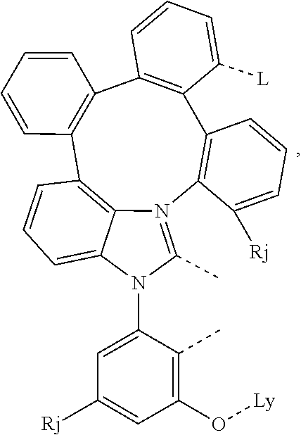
C1=C(N2C3=CC=CC4=C3N(=C2C)C2=C(C3=C(C5=C4C=CC=C5)C=CC=C3[L])C=CC=C2[Rj])C(C)=C(O[Ly])C=C1[Rj]
